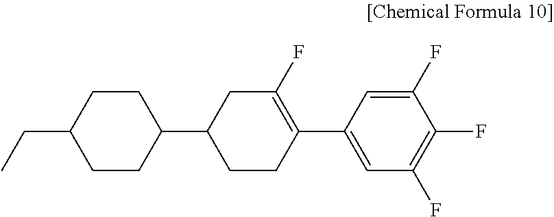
C1(CC)CCC(C2CCC(C3=CC(F)=C(F)C(F)=C3)=C(F)C2)CC1
